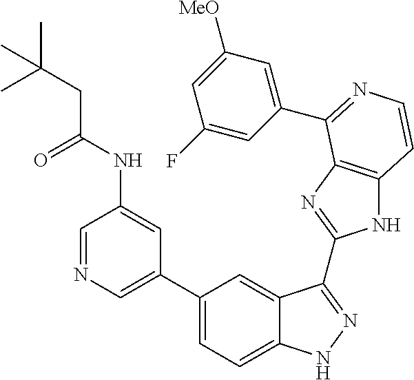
C1=C(C2=CC=C3C(=C2)C(C2=NC4=C(N2)C=CN=C4C2=CC([MeO])=CC(F)=C2)=NN3)C=C(NC(CC(C)(C)C)=O)C=N1
